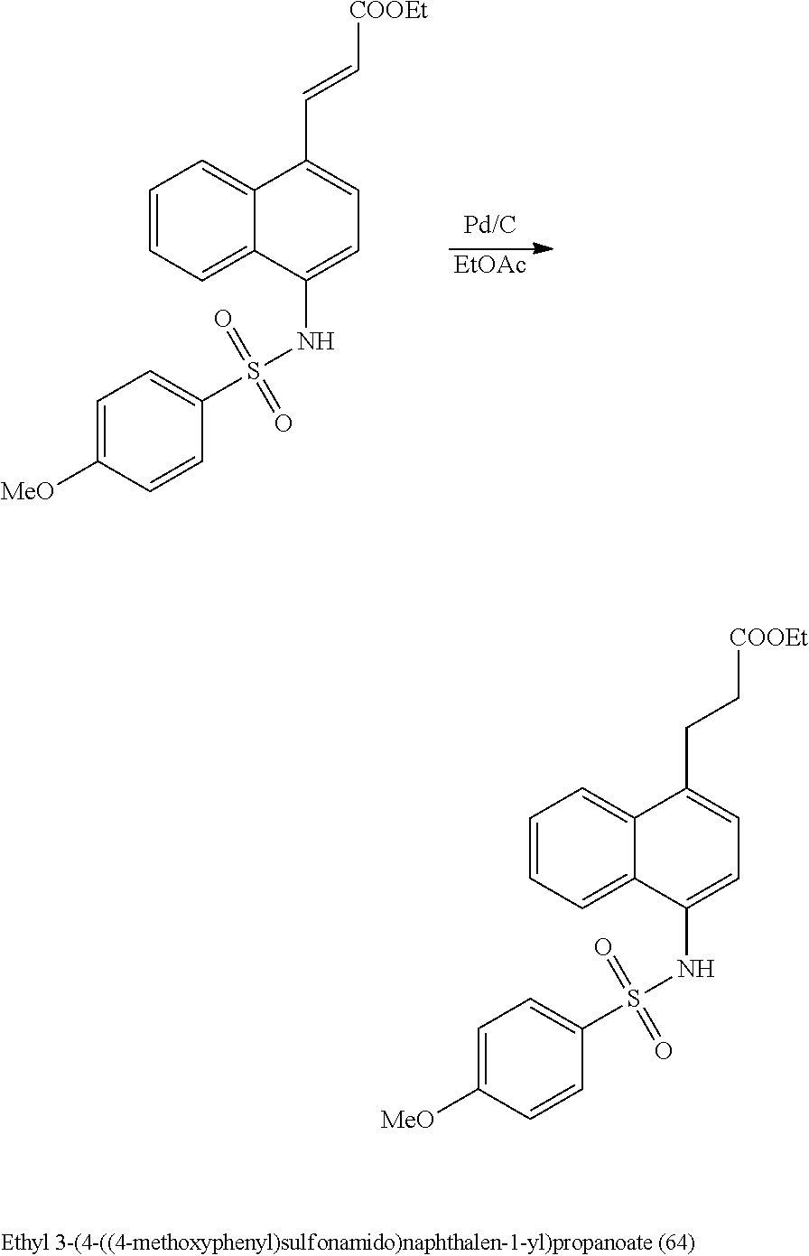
C1=CC=C2C(=C1)C(NS(C1=CC=C([MeO])C=C1)(=O)=O)=CC=C2C=C[COOEt].[EtOAc].C1=CC=C2C(=C1)C(NS(C1=CC=C([MeO])C=C1)(=O)=O)=CC=C2CC[COOEt]
